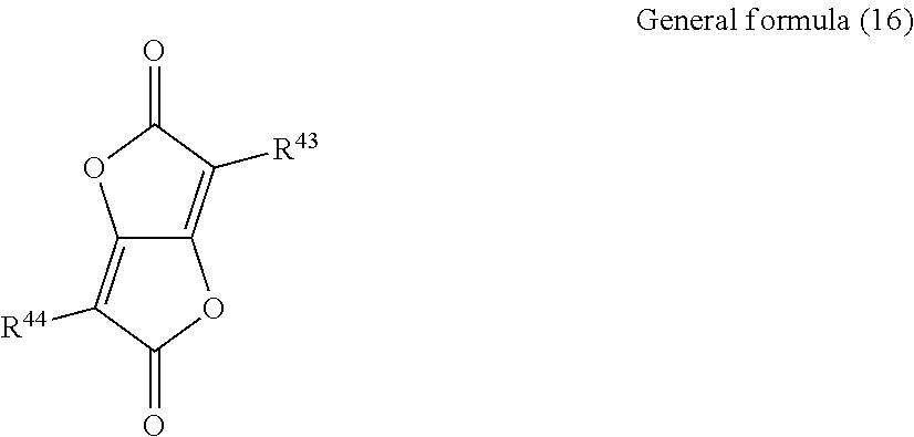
C12=C([R44])C(=O)OC1=C([R43])C(=O)O2
